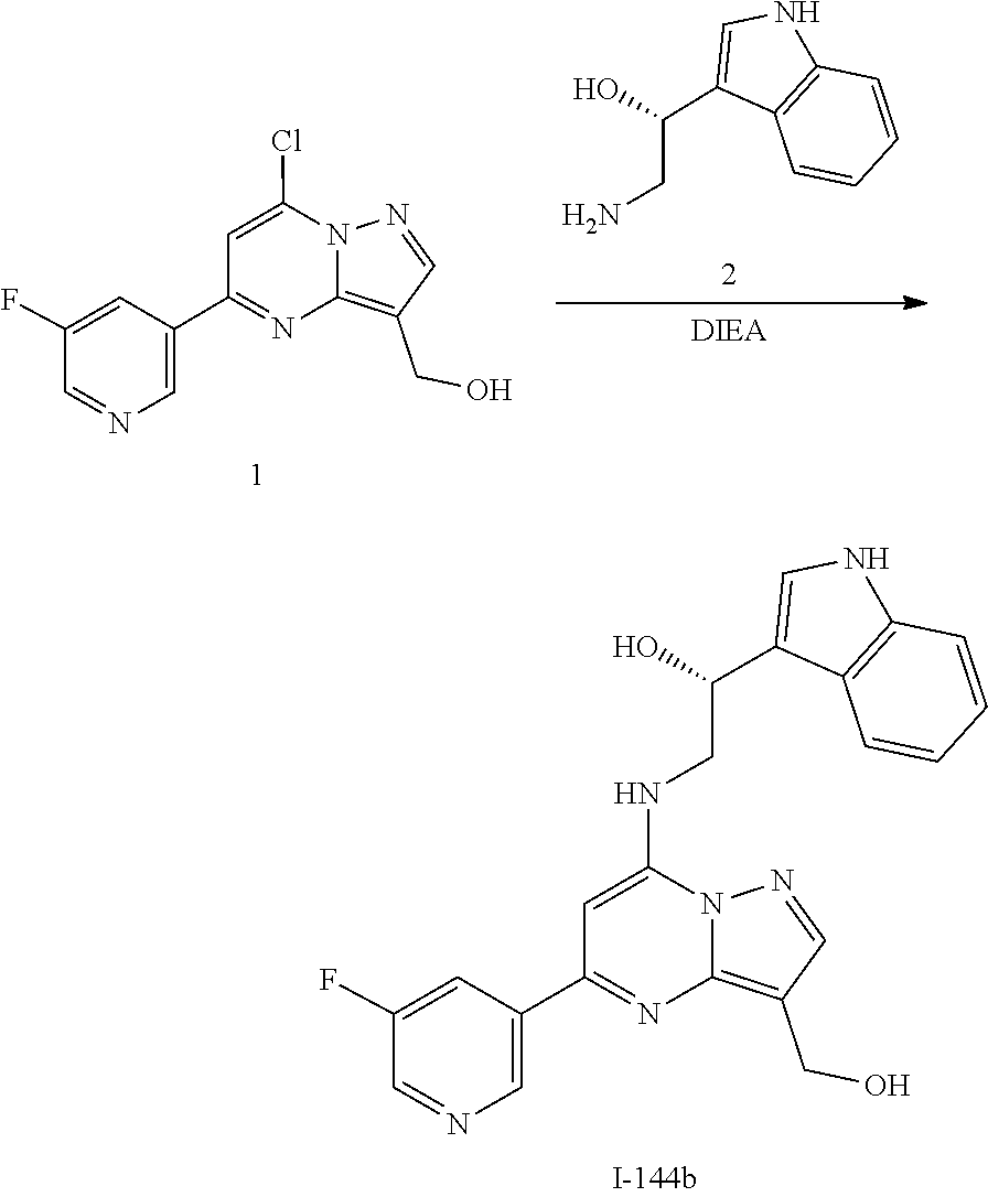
C12=C(CO)C=NN1C(NCC(O)C1=CNC3=C1C=CC=C3)=CC(C1=CN=CC(F)=C1)=N2.C1(C(CN)O)=CNC2=C1C=CC=C2.N12C(=C(CO)C=N1)N=C(C1=CN=CC(F)=C1)C=C2Cl
